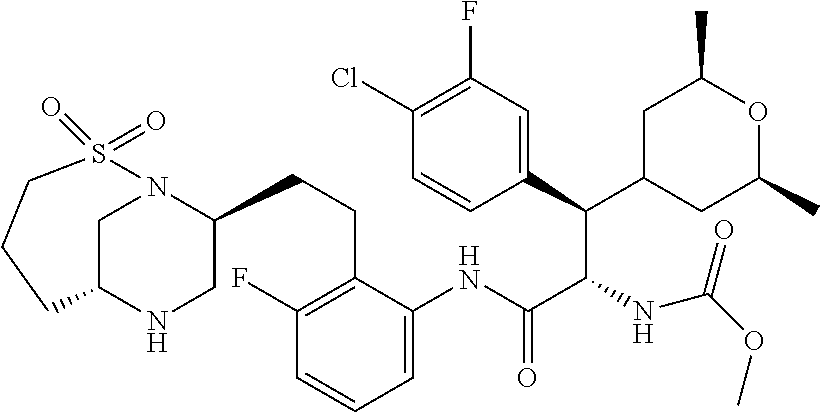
C1C(C(C(NC(OC)=O)C(NC2=CC=CC(F)=C2CCC2N3CC(NC2)CCCS3(=O)=O)=O)C2=CC(F)=C(Cl)C=C2)CC(C)OC1C
